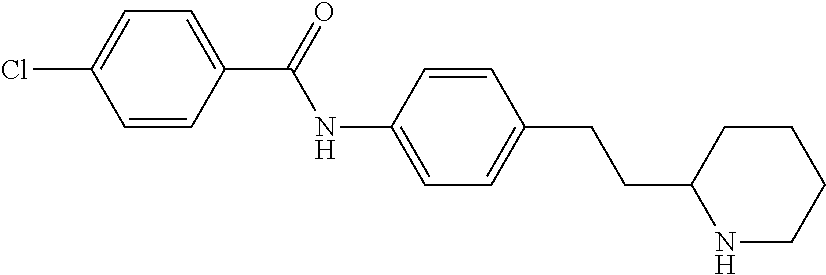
C1(C(NC2=CC=C(CCC3CCCCN3)C=C2)=O)=CC=C(Cl)C=C1
